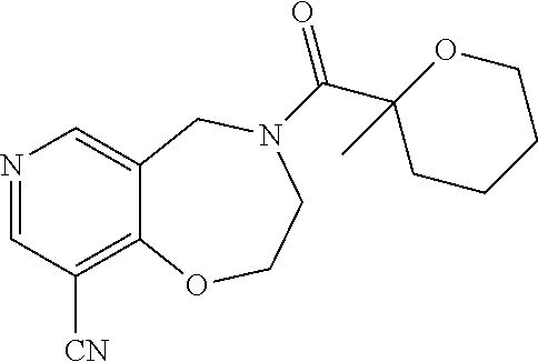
N1=CC([CN])=C2C(=C1)CN(C(C1(C)CCCCO1)=O)CCO2
